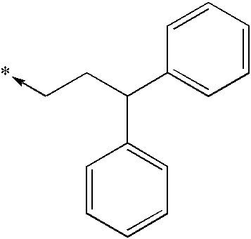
C1=CC=CC(C(CC->*)C2=CC=CC=C2)=C1
